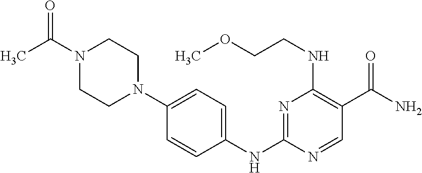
N1(C(C)=O)CCN(C2=CC=C(NC3=NC(NCCOC)=C(C(=O)N)C=N3)C=C2)CC1
